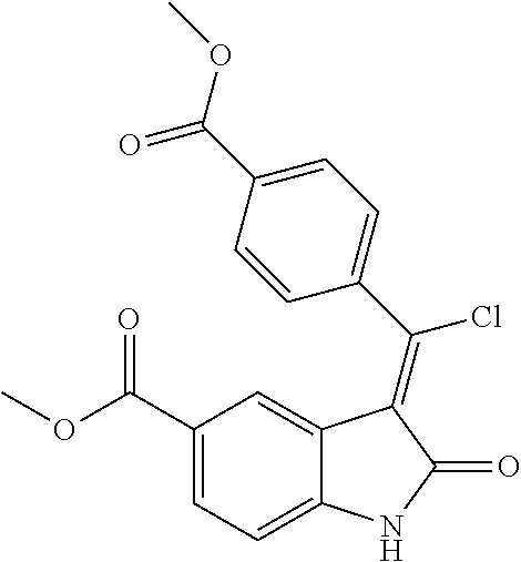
C1(C(OC)=O)=CC=C2C(=C1)C(=C(C1=CC=C(C(=O)OC)C=C1)Cl)C(=O)N2
